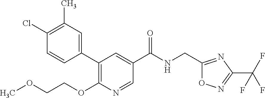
C1(C)=C(Cl)C=CC(C2=C(OCCOC)N=CC(C(NCC3=NC(C(F)(F)F)=NO3)=O)=C2)=C1
